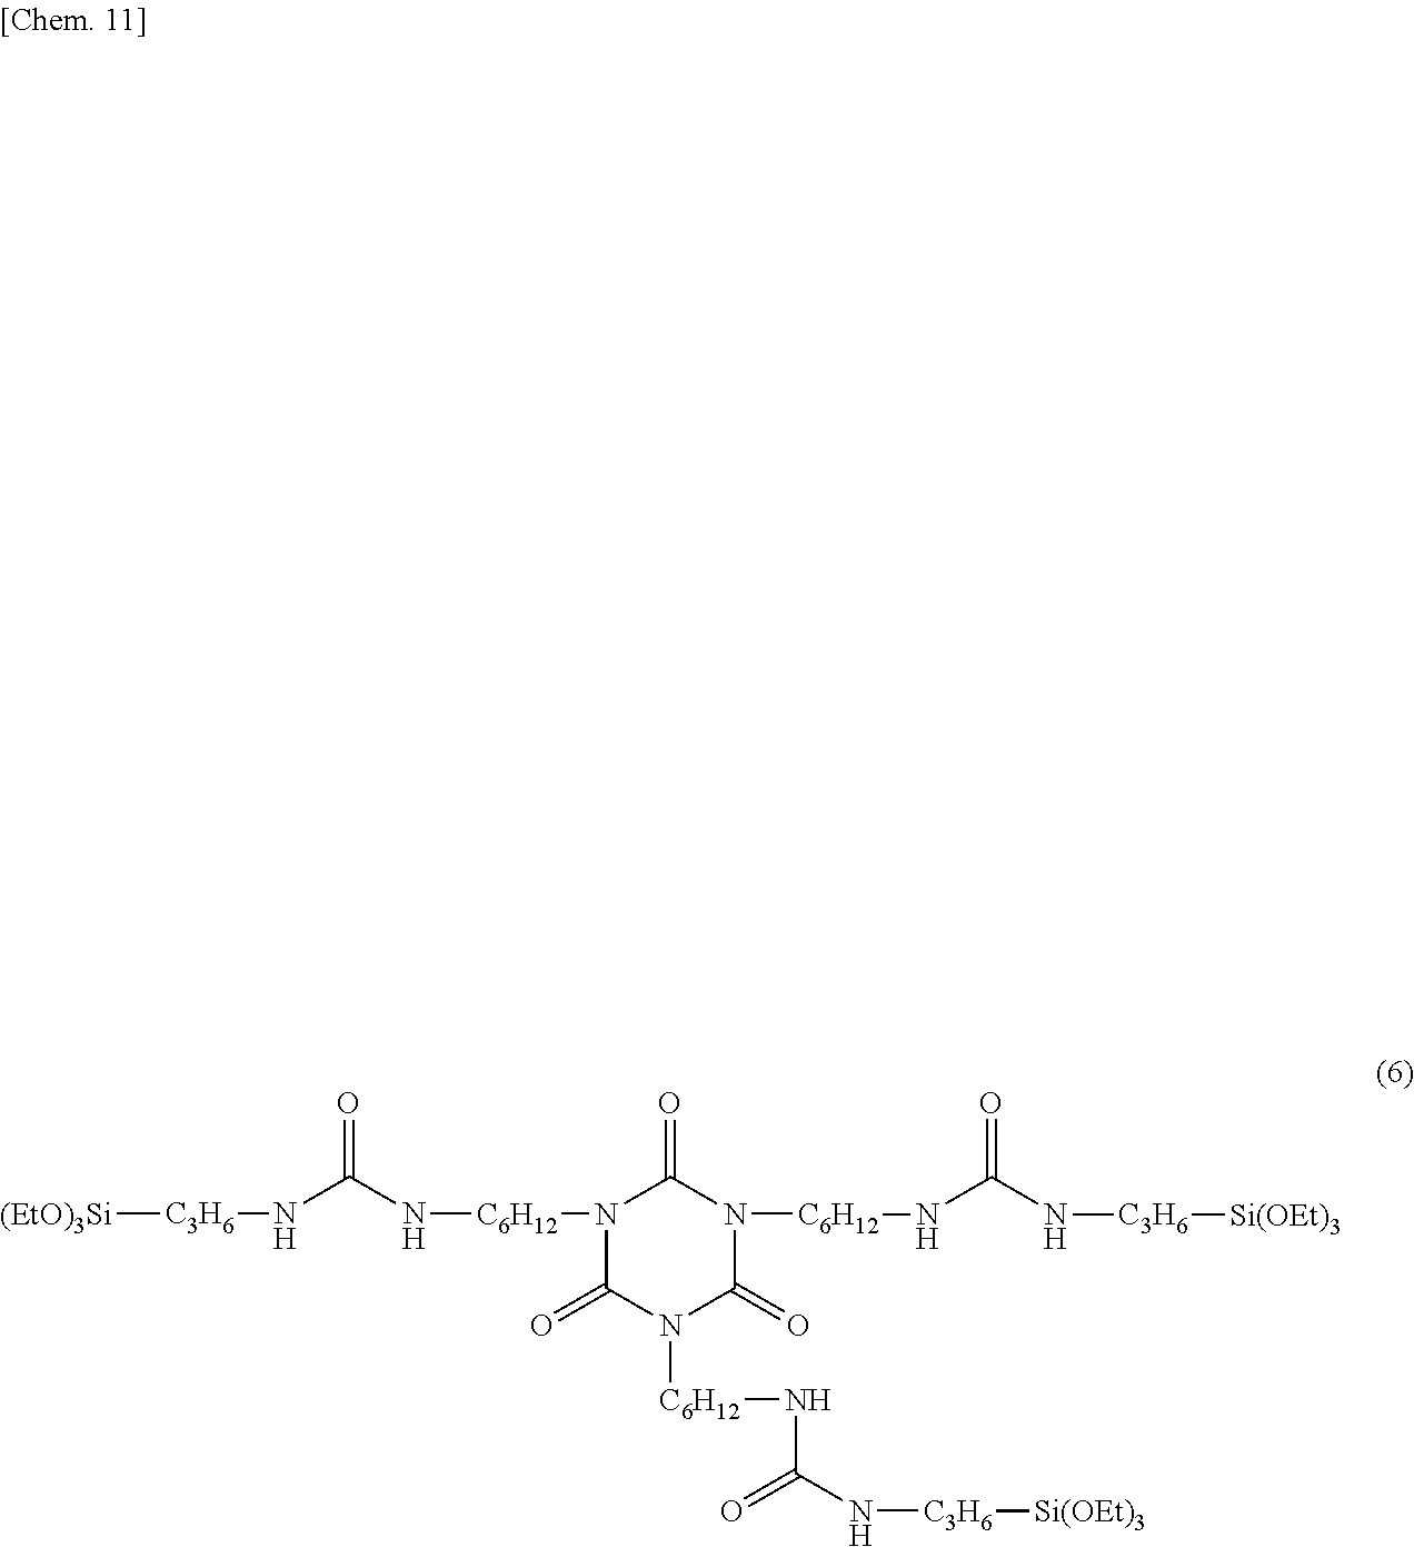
[(EtO)3Si][C3H6]NC(N[C6H12]N1C(=O)N([C6H12]NC(N[C3H6][Si(OEt)3])=O)C(=O)N([C6H12]NC(N[C3H6][Si(OEt)3])=O)C1=O)=O
